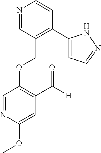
C(OC1=C(C([H])=O)C=C(OC)N=C1)C1=C(C2=CC=NN2)C=CN=C1
